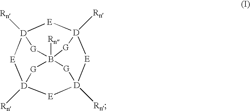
[E]1[D]2([Rn])[E][D]3([Rn])[E][D]4([Rn])[E][D]1([Rn])[G]B([Rn])([G]4)([G]3)[G]2
